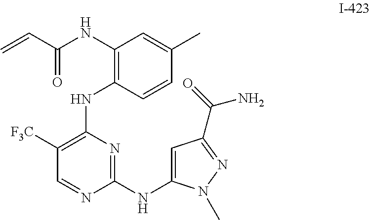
C1([F3C])=C(NC2=C(NC(C=C)=O)C=C(C)C=C2)N=C(NC2=CC(C(N)=O)=NN2C)N=C1
